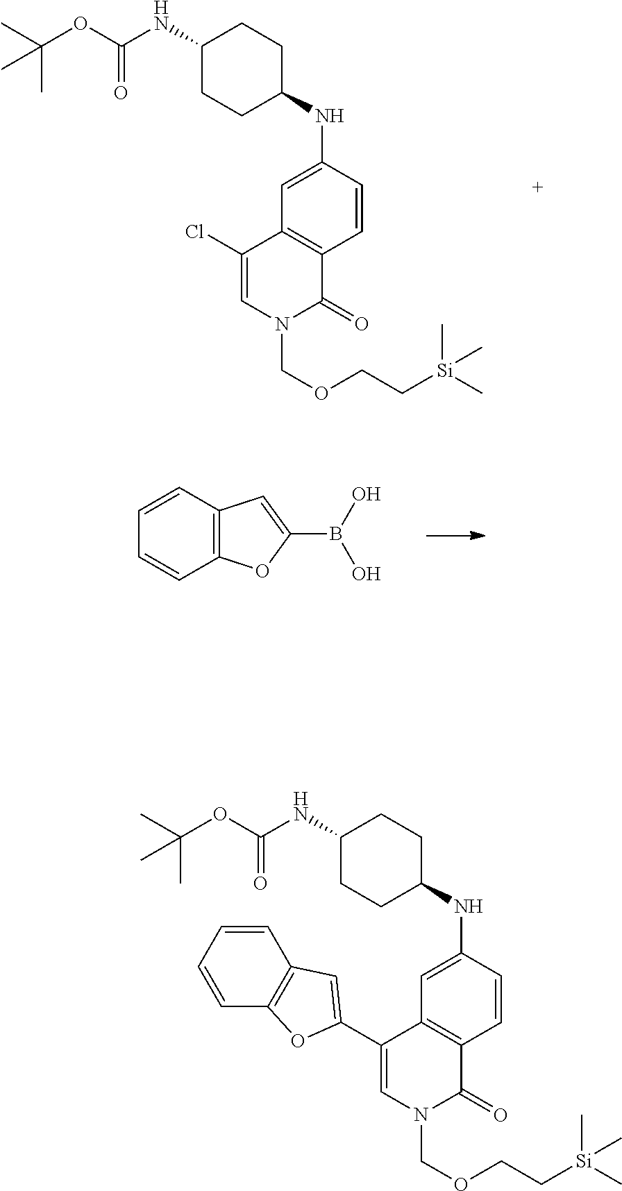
C12=C(C=CC(NC3CCC(NC(OC(C)(C)C)=O)CC3)=C1)C(=O)N(COCC[Si](C)(C)C)C=C2Cl.C1=CC2=C(C=C1)C=C(B(O)O)O2.C12=C(C=CC(NC3CCC(NC(OC(C)(C)C)=O)CC3)=C1)C(=O)N(COCC[Si](C)(C)C)C=C2C1=CC2=C(O1)C=CC=C2
